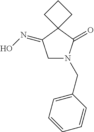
C1N(CC2=CC=CC=C2)C(=O)C2(C1=NO)CCC2
